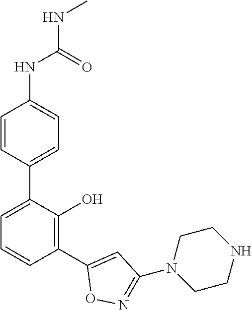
C1(NC(NC)=O)=CC=C(C2=CC=CC(C3=CC(N4CCNCC4)=NO3)=C2O)C=C1
